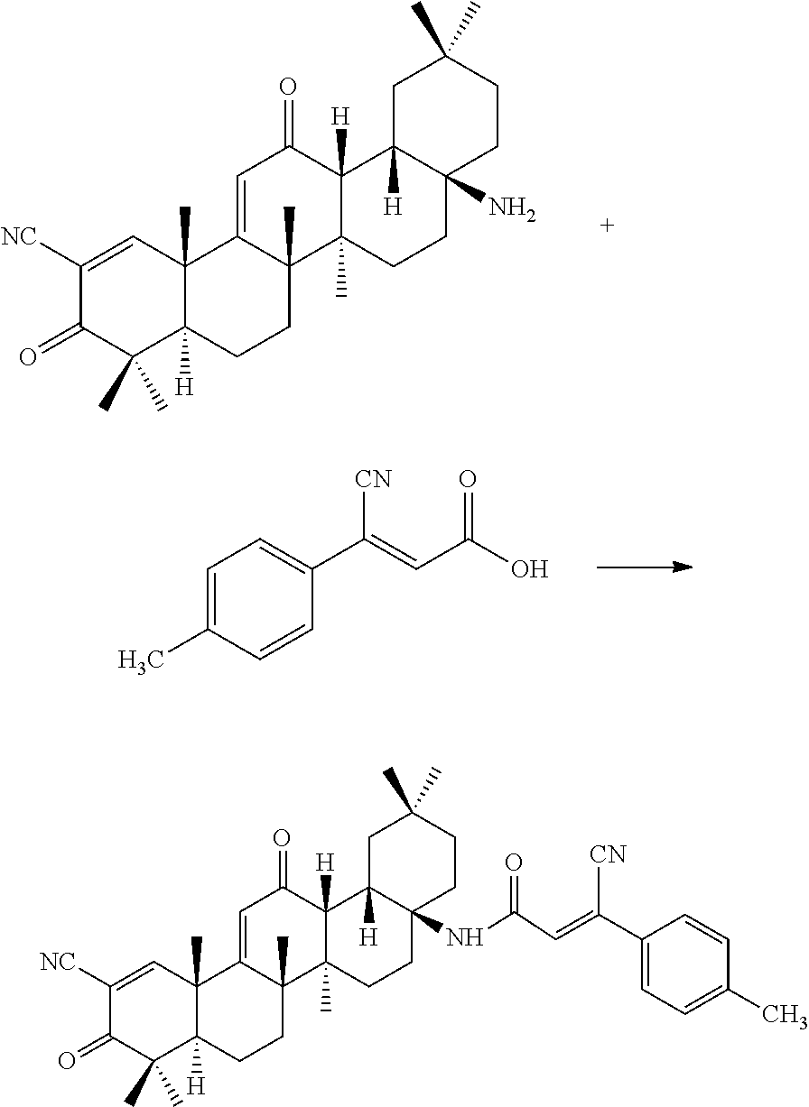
C1=C2C(C)(C3(C)C([H])(C1=O)C1([H])C(N)(CC3)CCC(C)(C)C1)CCC1([H])C2(C)C=C([NC])C(=O)C1(C)C.C1=C(C)C=CC(C(=CC(=O)O)[CN])=C1.C1=C2C(C)(C3(C)C([H])(C1=O)C1([H])C(NC(=O)C=C(C4=CC=C(C)C=C4)[CN])(CC3)CCC(C)(C)C1)CCC1([H])C2(C)C=C([NC])C(=O)C1(C)C
